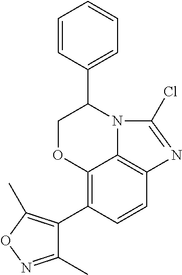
C12=C(C3=C(C)ON=C3C)C=CC3=C1N(C(C1=CC=CC=C1)CO2)C(Cl)=N3
